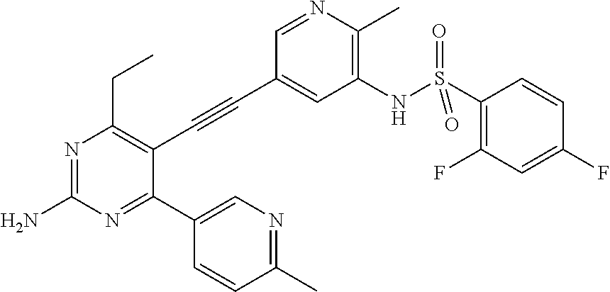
N1=C(N)N=C(C2=CN=C(C)C=C2)C(C#CC2=CC(NS(C3=C(F)C=C(F)C=C3)(=O)=O)=C(C)N=C2)=C1CC
